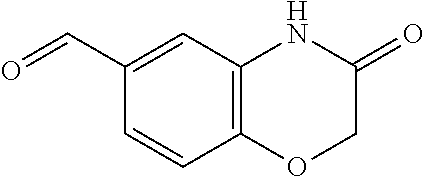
O=CC1=CC2=C(C=C1)OCC(=O)N2
